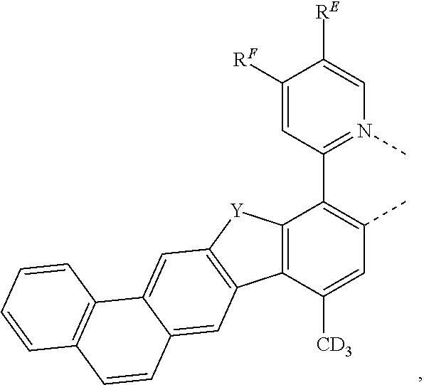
C12=C(C(C3=N(C)C=C([RE])C([RF])=C3)=C(C)C=C1[CD3])[Y]C1=C2C=C2C(=C1)C1=C(C=C2)C=CC=C1
